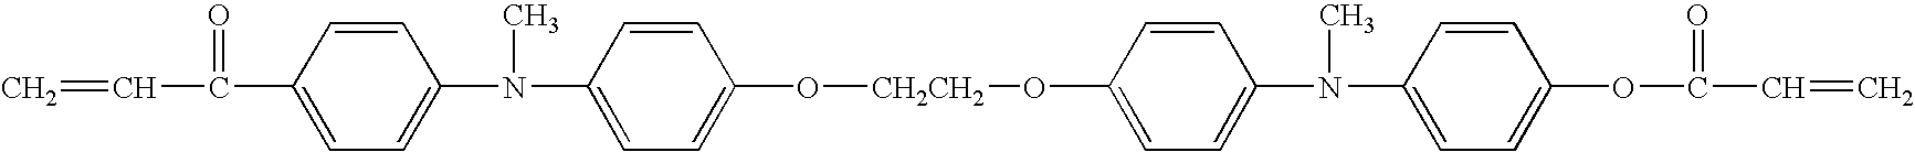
C=CC(=O)C1=CC=C(N(C)C2=CC=C(O[CH2CH2]OC3=CC=C(N(C)C4=CC=C(OC(=O)C=C)C=C4)C=C3)C=C2)C=C1
